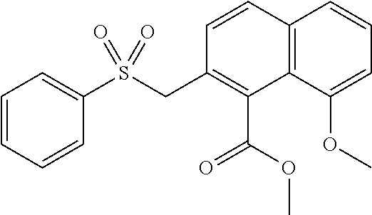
C1=CC=CC(S(CC2=C(C(OC)=O)C3=C(C=C2)C=CC=C3OC)(=O)=O)=C1
